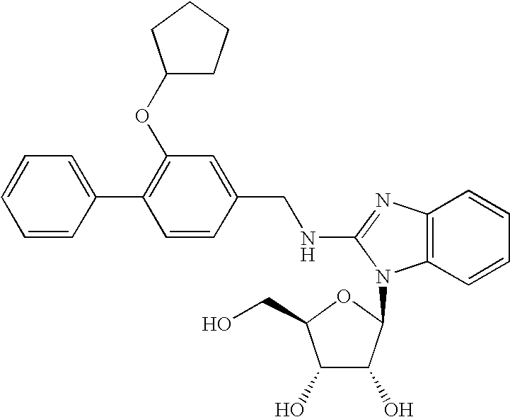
C1=C(C2=C(OC3CCCC3)C=C(CNC3=NC4=C(C=CC=C4)N3C3C(O)C(O)C(CO)O3)C=C2)C=CC=C1
